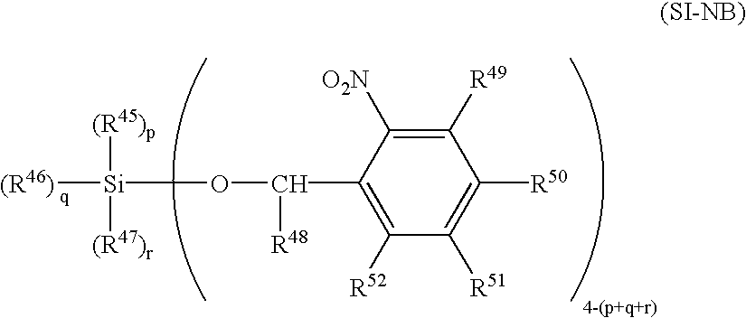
[(R46)][Si]([(R45)p])([(R47)r])OC([R48])C1=C([R52])C([R51])=C([R50])C([R49])=C1[O2N]
